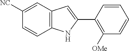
C12=C(C=C([NC])C=C1)C=C(C1=C([OMe])C=CC=C1)N2
